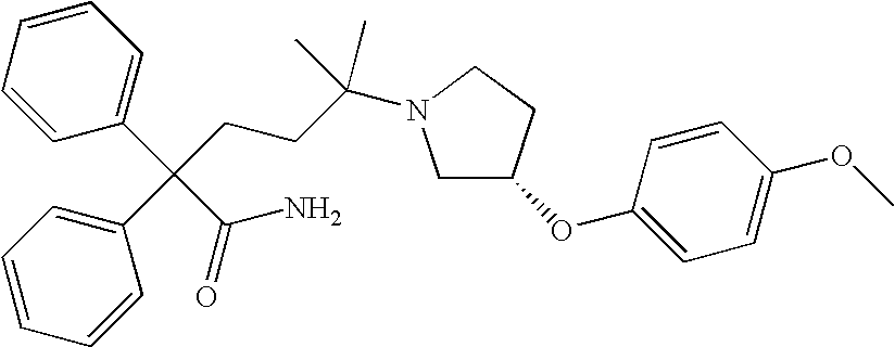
C1C(OC2=CC=C(OC)C=C2)CCN1C(CCC(C1=CC=CC=C1)(C1=CC=CC=C1)C(=O)N)(C)C
